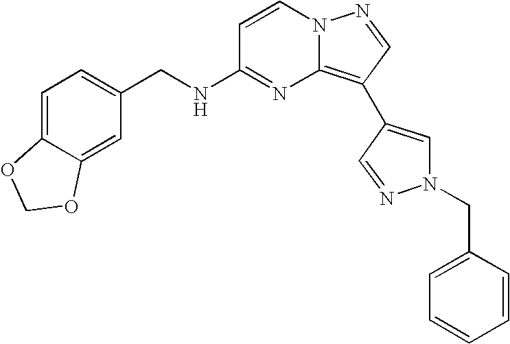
C1(CNC2=NC3=C(C4=CN(CC5=CC=CC=C5)N=C4)C=NN3C=C2)=CC=C2C(=C1)OCO2
